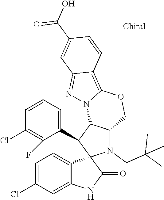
C1=C(Cl)C=C2C(=C1)C1(C(=O)N2)N(CC(C)(C)C)C2C(C1C1=CC=CC(Cl)=C1F)N1C(=C3C(=N1)C=C(C(O)=O)C=C3)OC2
